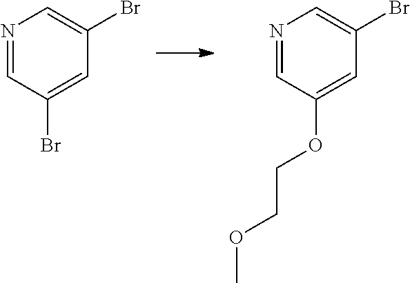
N1=CC(Br)=CC(Br)=C1.N1=CC(OCCOC)=CC(Br)=C1
